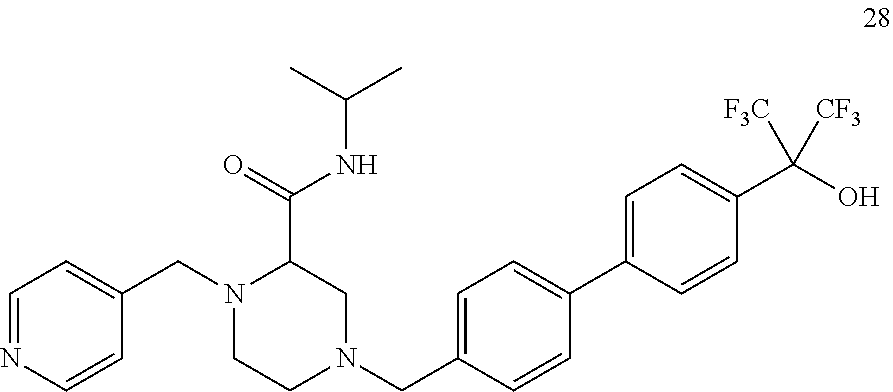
C1=NC=CC(CN2CCN(CC3=CC=C(C4=CC=C(C(O)([CF3])[F3C])C=C4)C=C3)CC2C(NC(C)C)=O)=C1
